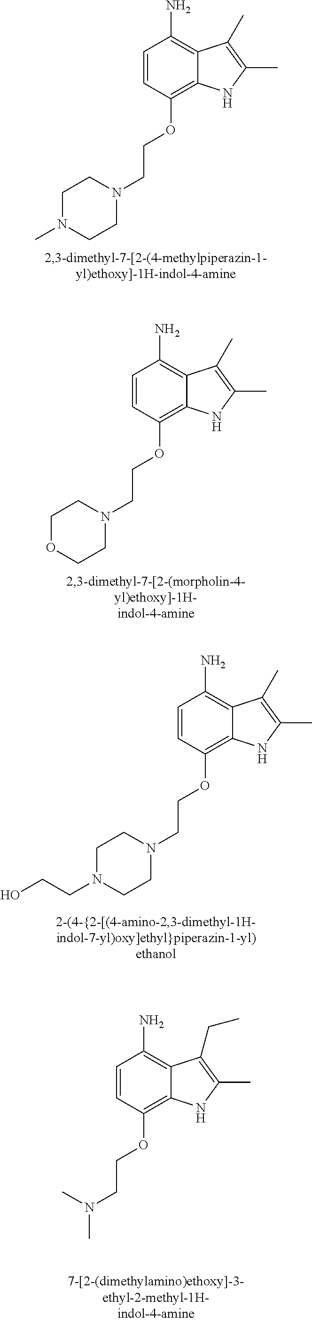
C1=CC(OCCN2CCN(C)CC2)=C2C(=C1N)C(C)=C(C)N2.C1=CC(OCCN2CCOCC2)=C2C(=C1N)C(C)=C(C)N2.C1=CC(OCCN(C)C)=C2C(=C1N)C(CC)=C(C)N2.C1=CC(OCCN2CCN(CCO)CC2)=C2C(=C1N)C(C)=C(C)N2
